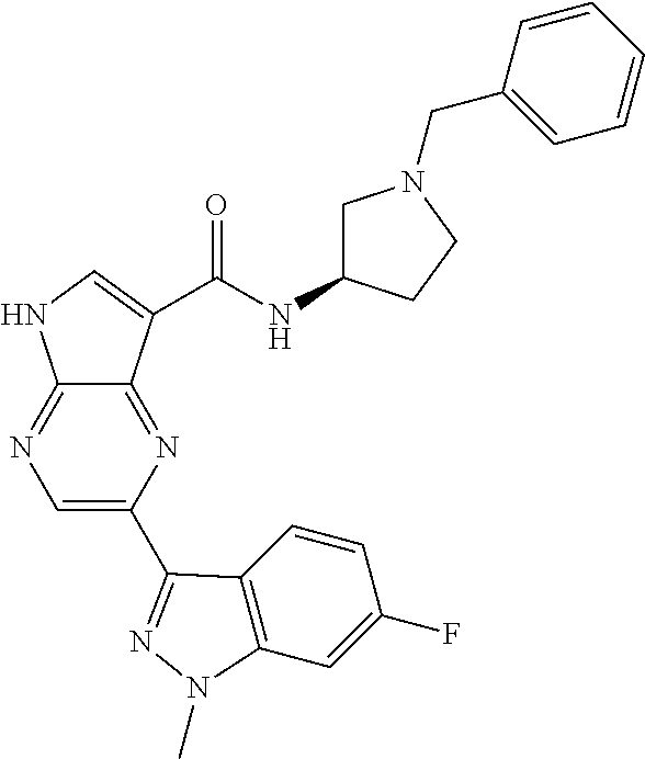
N1=C2C(=NC(C3=NN(C)C4=C3C=CC(F)=C4)=C1)C(C(NC1CN(CC3=CC=CC=C3)CC1)=O)=CN2
